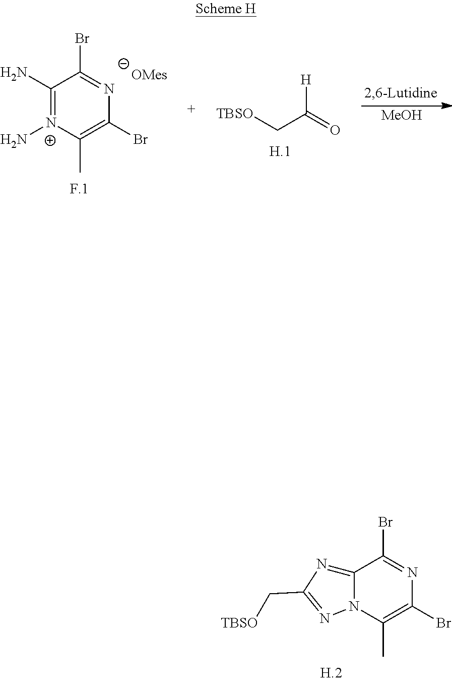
C12=NC(C[TBSO])=NN1C(C)=C(Br)N=C2Br.[TBSO]CC(=O)[H].[MeOH].C1(N)=[N+](N)C(C)=C(Br)N=C1Br
